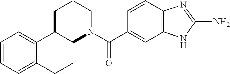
C12=CC=CC=C1CCC1C2CCCN1C(=O)C1=CC2=C(C=C1)N=C(N)N2
